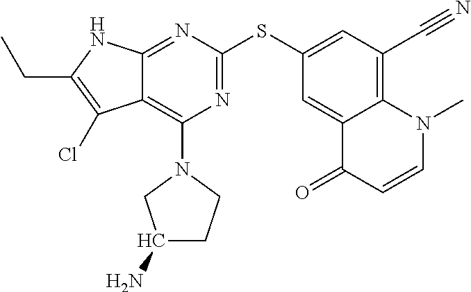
CCC1=C(Cl)C2=C(N3CC(N)CC3)N=C(SC3=CC(C#N)=C4C(=C3)C(=O)C=CN4C)N=C2N1
